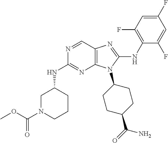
N1=CC2=C(N=C1NC1CN(C(OC)=O)CCC1)N(C1CCC(C(=O)N)CC1)C(NC1=C(F)C=C(F)C=C1F)=N2
